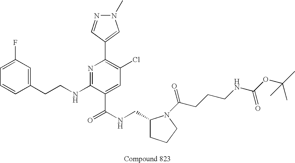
C1=CC(CCNC2=NC(C3=CN(C)N=C3)=C(Cl)C=C2C(NCC2CCCN2C(CCCNC(OC(C)(C)C)=O)=O)=O)=CC(F)=C1
